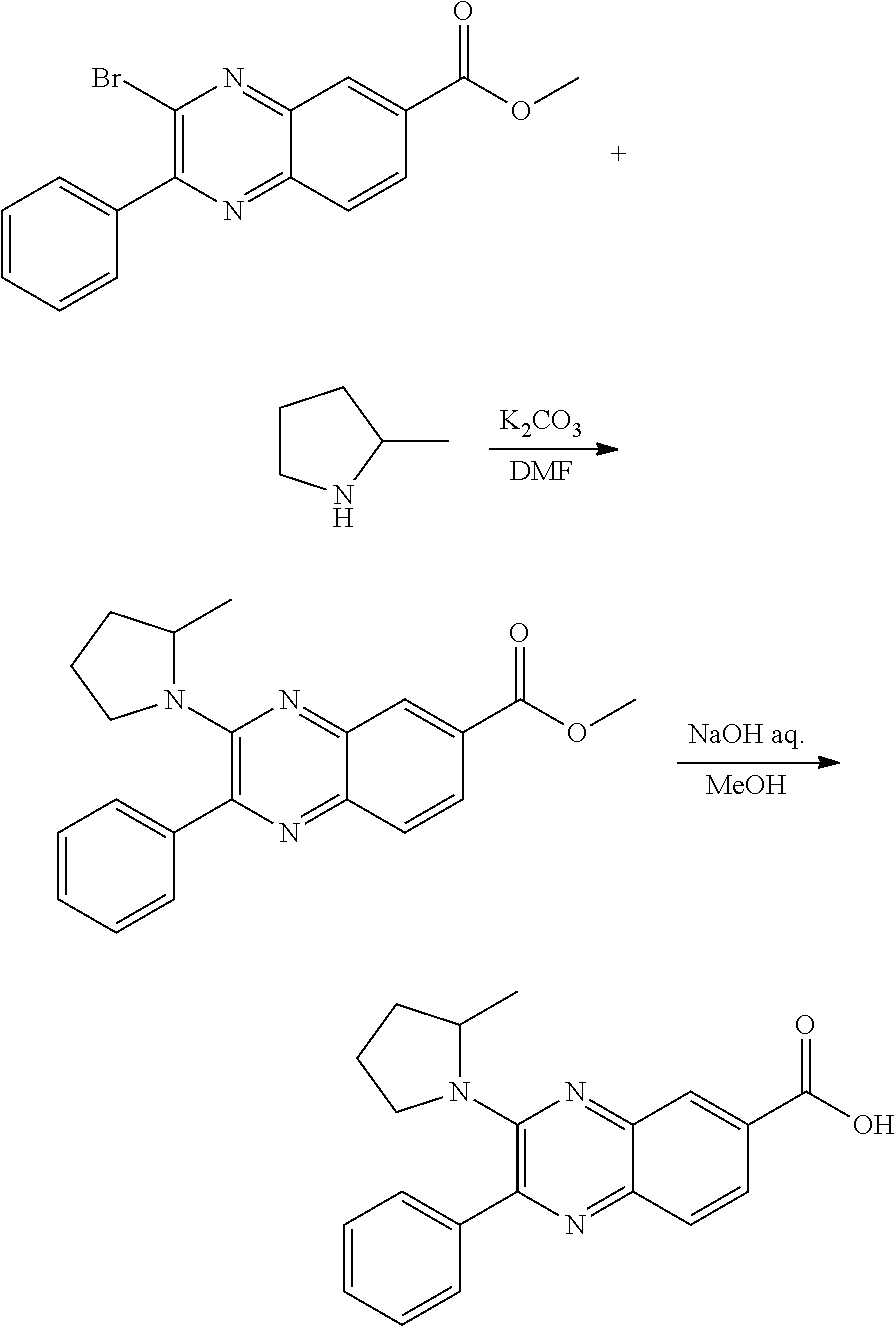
C1(Br)=C(C2=CC=CC=C2)N=C2C(=N1)C=C(C(OC)=O)C=C2.[NaOH aq].[MeOH].C1(N2C(C)CCC2)=C(C2=CC=CC=C2)N=C2C(=N1)C=C(C(OC)=O)C=C2.[DMF].[K2CO3].C1CNC(C)C1.C1(N2C(C)CCC2)=C(C2=CC=CC=C2)N=C2C(=N1)C=C(C(O)=O)C=C2
